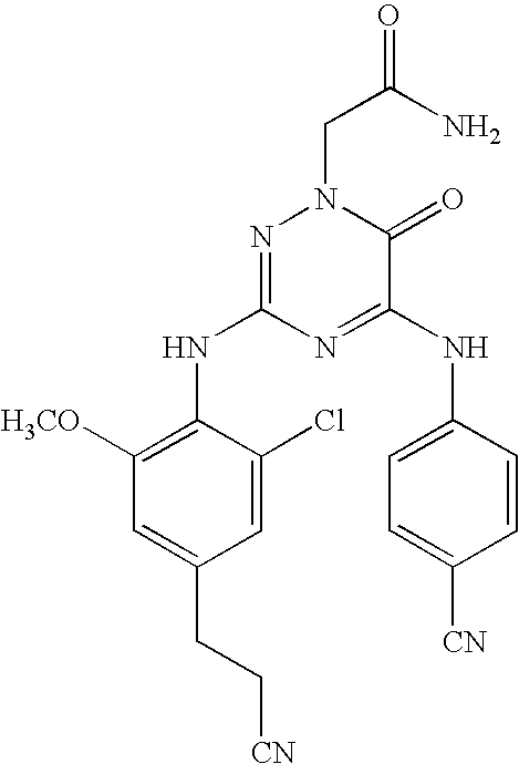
C1=C(Cl)C(NC2=NN(CC(=O)N)C(=O)C(NC3=CC=C([CN])C=C3)=N2)=C([H3CO])C=C1CC[CN]
